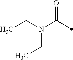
CCN(C(=O)C)CC
